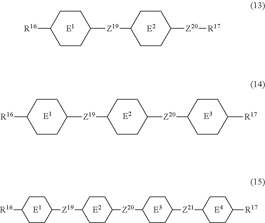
C1CC([Z19]C2CCC([Z20][R17])CC2)CCC1[R16].C1CC([Z19]C2CCC([Z20]C3CCC([R17])CC3)CC2)CCC1[R16].C1CC([Z19]C2CCC([Z20]C3CCC([Z21]C4CCC([R17])CC4)CC3)CC2)CCC1[R16]
